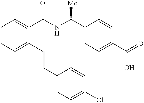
C1=CC=C(C=CC2=CC=C(Cl)C=C2)C(C(NC(C2=CC=C(C(=O)O)C=C2)[Me])=O)=C1
